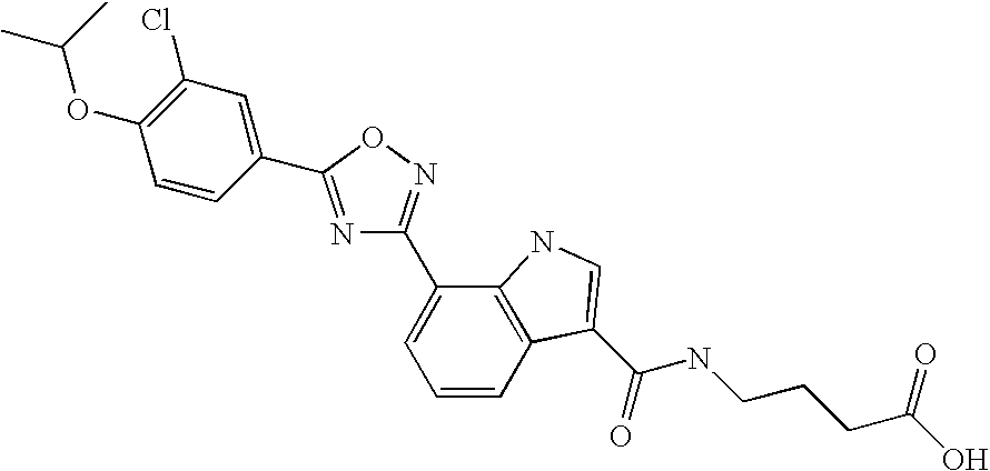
C1(OC(C)C)=C(Cl)C=C(C2=NC(C3=CC=CC4=C3NC=C4C(=O)NCCCC(O)=O)=NO2)C=C1
